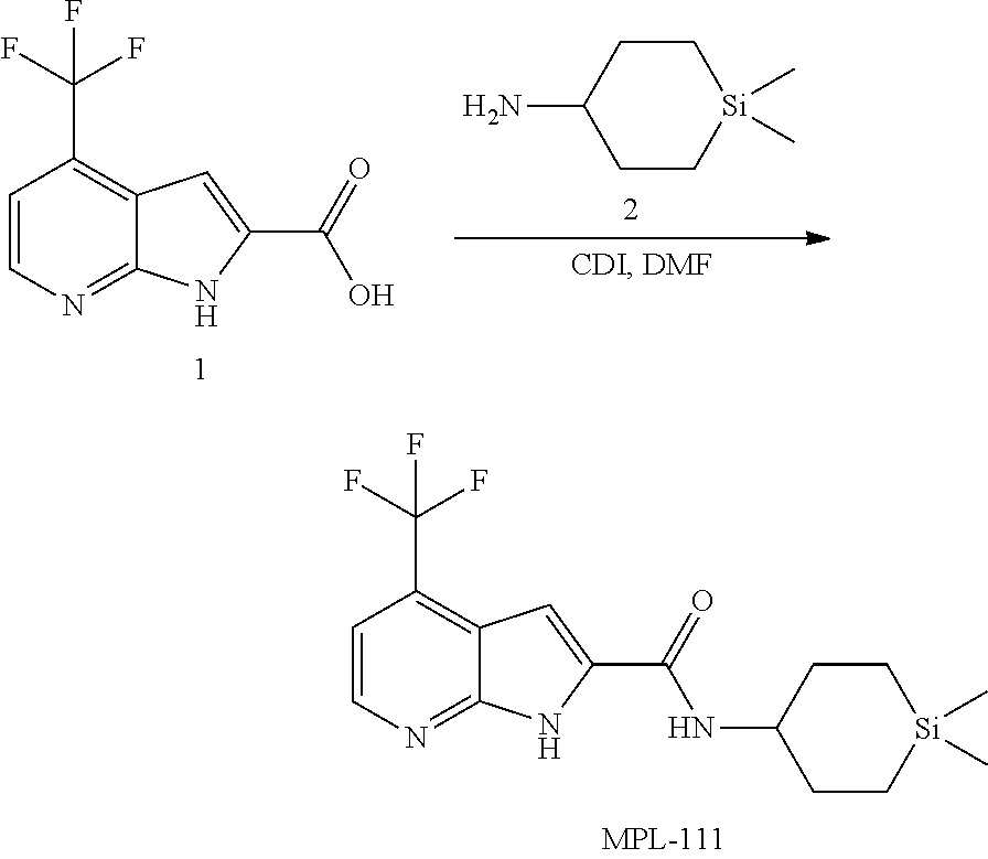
C1=CN=C2C(=C1C(F)(F)F)C=C(C(=O)NC1CC[Si](C)(C)CC1)N2.C1=CN=C2C(=C1C(F)(F)F)C=C(C(=O)O)N2.NC1CC[Si](C)(C)CC1
